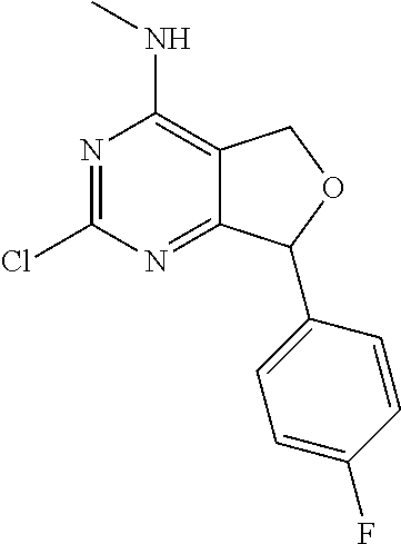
N1=C(Cl)N=C2C(=C1NC)COC2C1=CC=C(F)C=C1
